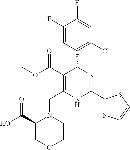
C1(F)=CC(C2C(C(=O)OC)=C(CN3C(C(O)=O)COCC3)NC(C3=NC=CS3)=N2)=C(Cl)C=C1F
